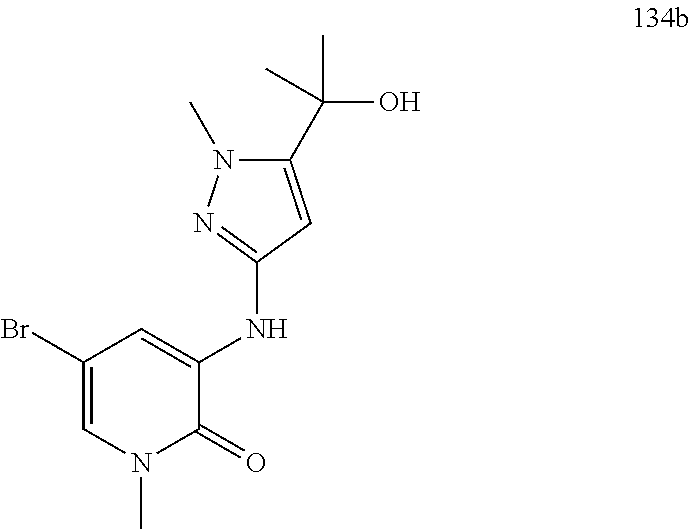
BrC1=CN(C)C(=O)C(NC2=NN(C)C(C(O)(C)C)=C2)=C1
